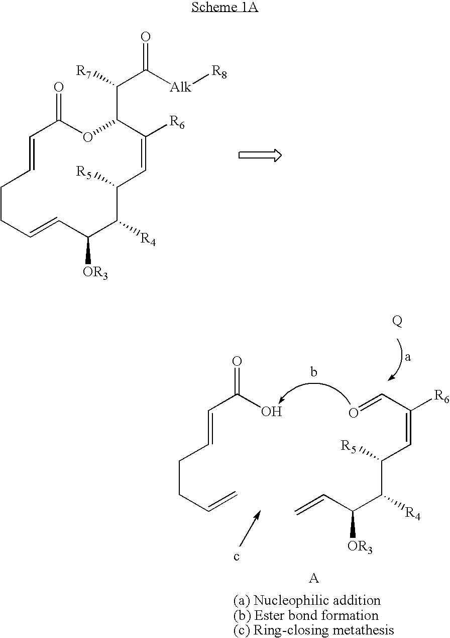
C1=CCCC=CC([OR3])C([R4])C([R5])C=C([R6])C(C([R7])C([Alk][R8])=O)OC1=O.C(CC=C)C=CC(=O)O.C(C(C(C=C)[OR3])[R4])([R5])C=C([R6])C=O
